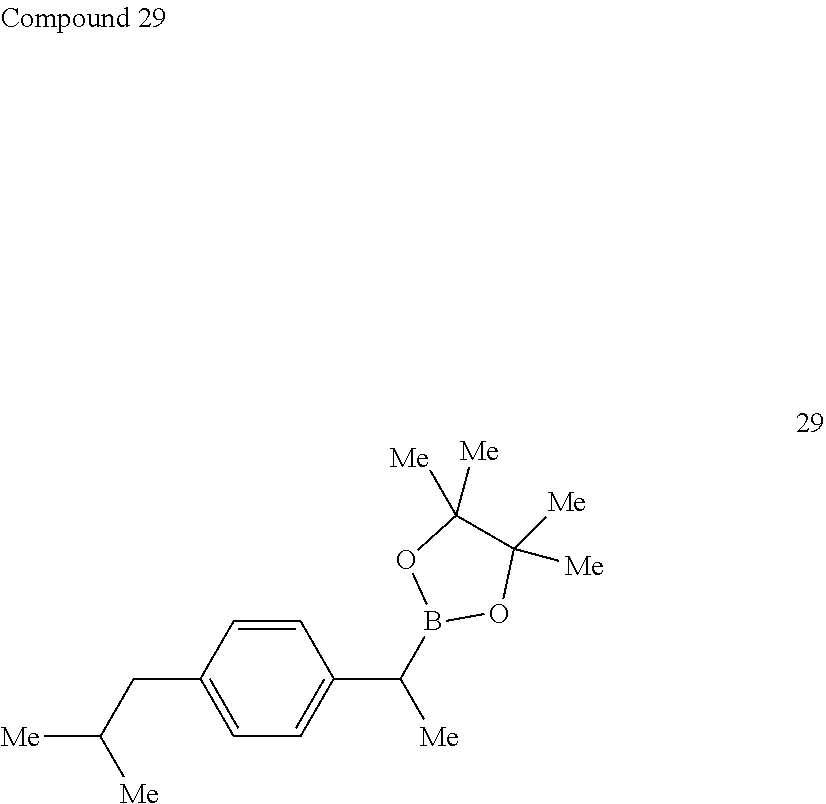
C1=CC(CC([Me])[Me])=CC=C1C(B1OC([Me])([Me])C([Me])([Me])O1)[Me]
